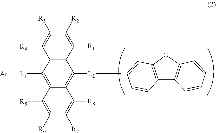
C12=C([L2]C)C3=C(C([L1][Ar])=C1C([R5])=C([R6])C([R7])=C2[R8])C([R4])=C([R3])C([R2])=C3[R1].C12=C(OC3=C1C=CC=C3)C=CC=C2
